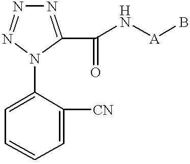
N1=C(C(N[A]B)=O)N(C2=CC=CC=C2[CN])N=N1
